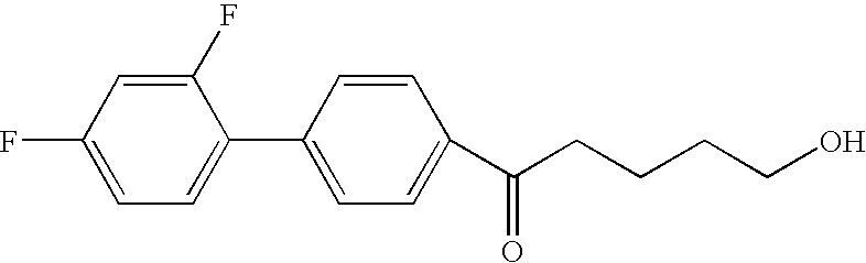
FC1=CC=C(C2=CC=C(C(CCCCO)=O)C=C2)C(F)=C1
